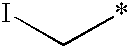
IC*
